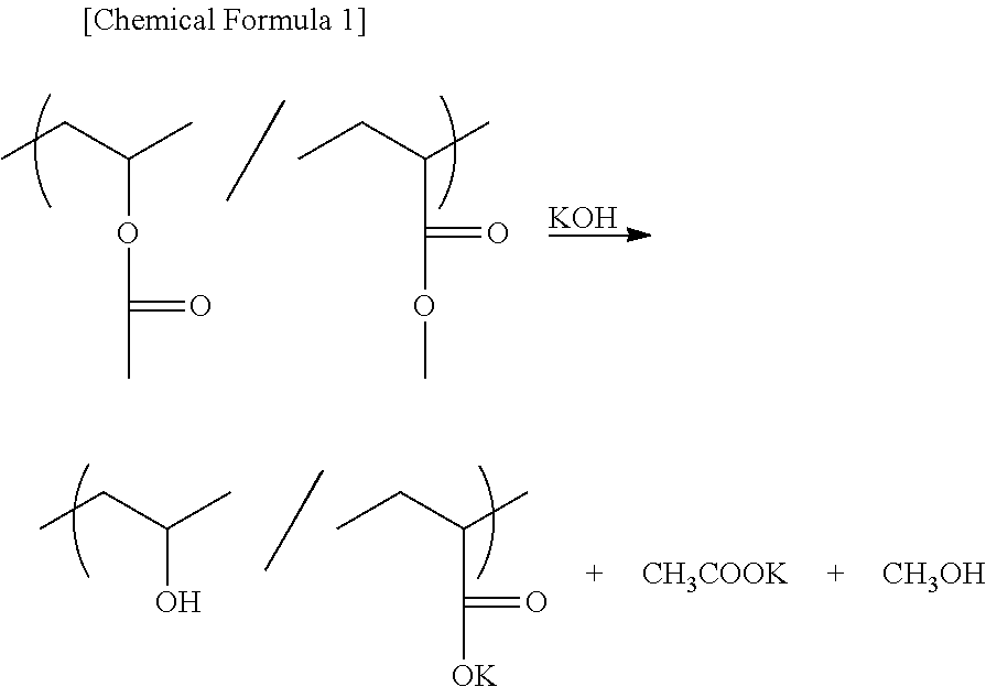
CCC(C)OC(=O)C.CCC(C)C(OC)=O.[KOH].CCC(C)O.CCC(C)C([OK])=O.[CH3COOK].[CH3OH]
